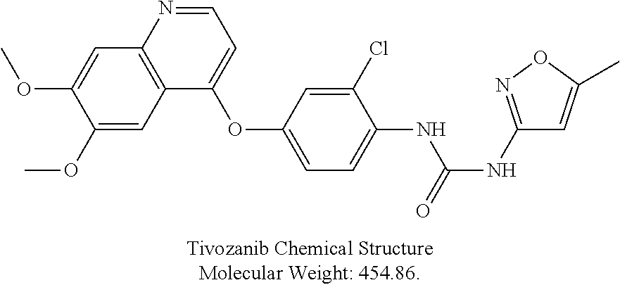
C1(OC)=CC2=C(C=C1OC)N=CC=C2OC1=CC=C(NC(NC2=NOC(C)=C2)=O)C(Cl)=C1
